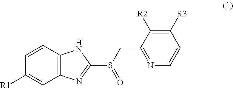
C1=CC([R1])=CC2=C1NC(S(CC1=NC=CC([R3])=C1[R2])=O)=N2
